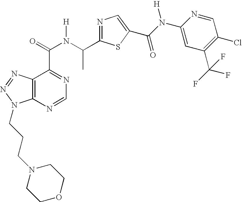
C12=C(N=NN1CCCN1CCOCC1)C(C(=O)N(C(C)C1=NC=C(C(N(C3=CC(C(F)(F)F)=C(Cl)C=N3)[H])=O)S1)[H])=NC=N2
